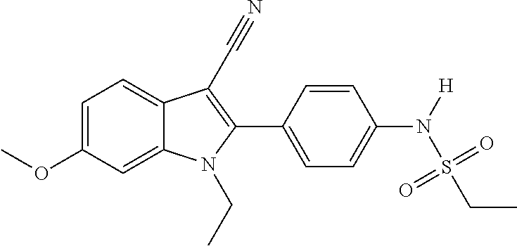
C1=C(OC)C=C2C(=C1)C(C#N)=C(C1=CC=C(N([H])S(CC)(=O)=O)C=C1)N2CC
